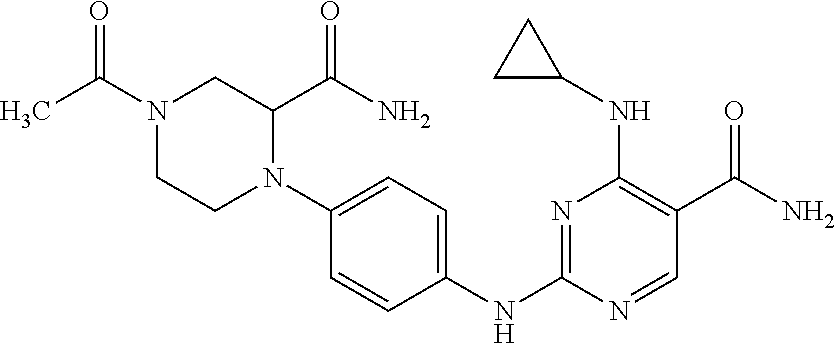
C1=CC(NC2=NC(NC3CC3)=C(C(N)=O)C=N2)=CC=C1N1C(C(N)=O)CN(C(=O)C)CC1
